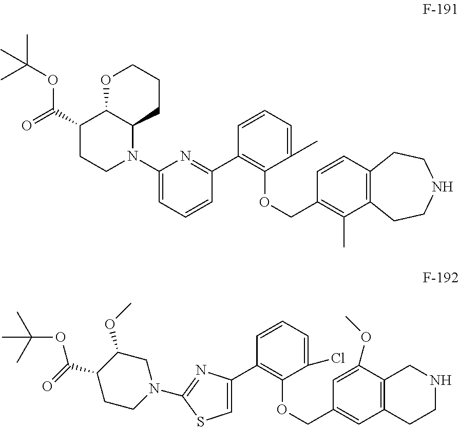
C1=CC2=C(C(C)=C1COC1=C(C3=NC(N4C5C(C(C(=O)OC(C)(C)C)CC4)OCCC5)=CC=C3)C=CC=C1C)CCNCC2.C1=C(OC)C2=C(CCNC2)C=C1COC1=C(C2=CSC(N3CC(OC)C(C(=O)OC(C)(C)C)CC3)=N2)C=CC=C1Cl
